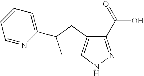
C12=C(C(C(=O)O)=NN1)CC(C1=CC=CC=N1)C2
